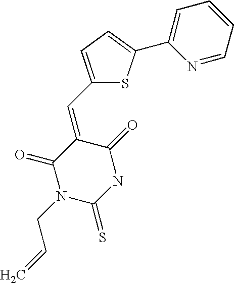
N1(CC=C)C(=S)NC(=O)C(=CC2=CC=C(C3=CC=CC=N3)S2)C1=O
